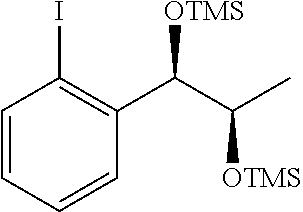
C1=CC(I)=C(C(C(C)[OTMS])[OTMS])C=C1
